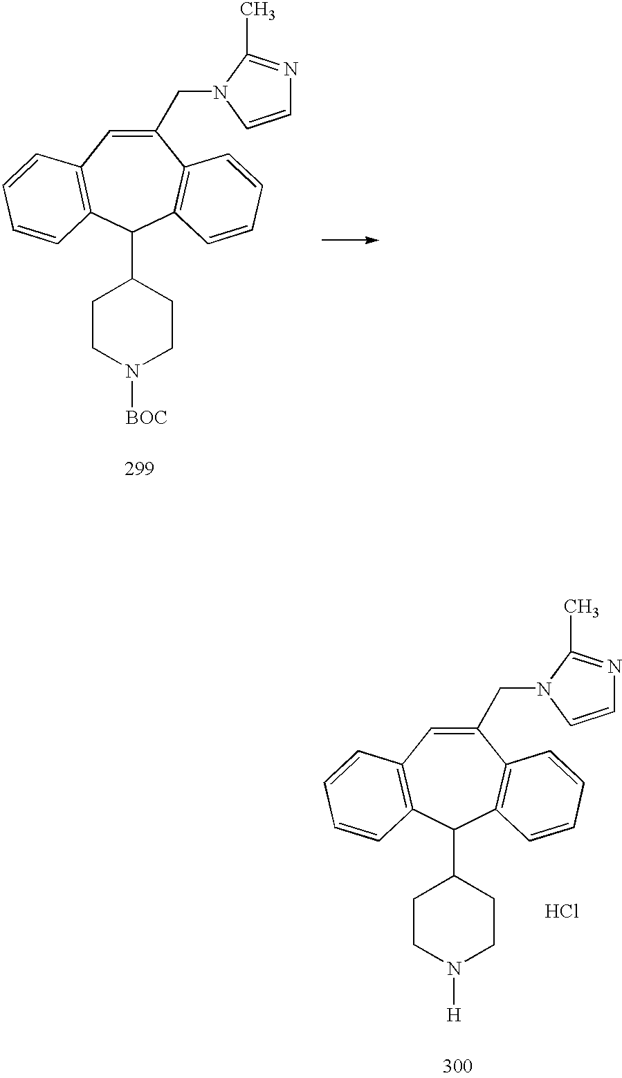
C1(CN2C(C)=NC=C2)=CC2=C(C(C3CCN([BOC])CC3)C3=C1C=CC=C3)C=CC=C2.Cl.C1(CN2C=CN=C2C)=CC2=C(C(C3CCN([H])CC3)C3=C1C=CC=C3)C=CC=C2
